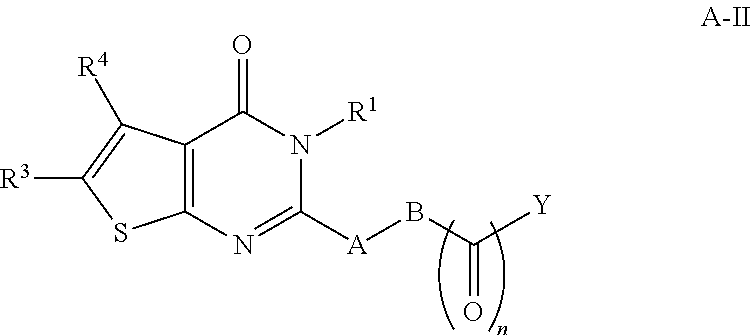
C12=C(C([R4])=C([R3])S1)C(=O)N([R1])C([A]BC([Y])=O)=N2
